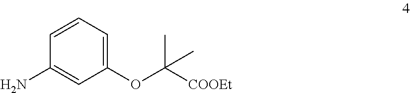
C1=CC=C(OC([COOEt])(C)C)C=C1N
